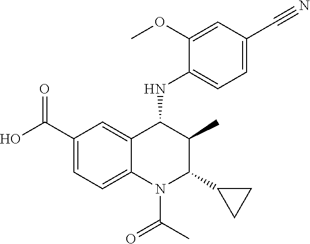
C1(C(O)=O)=CC=C2C(=C1)C(NC1=CC=C(C#N)C=C1OC)C(C)C(C1CC1)N2C(C)=O
